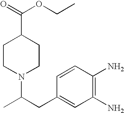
C1=CC(N)=C(N)C=C1CC(C)N1CCC(C(=O)OCC)CC1
